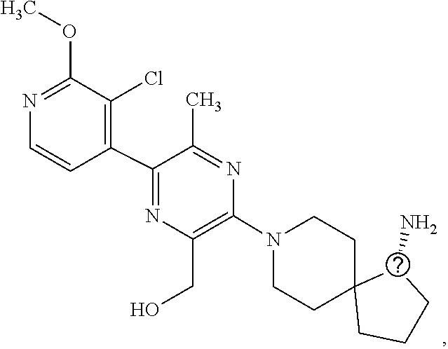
C1C2(CCCC2N)CCN(C2=C(CO)N=C(C3=C(Cl)C(OC)=NC=C3)C(C)=N2)C1
